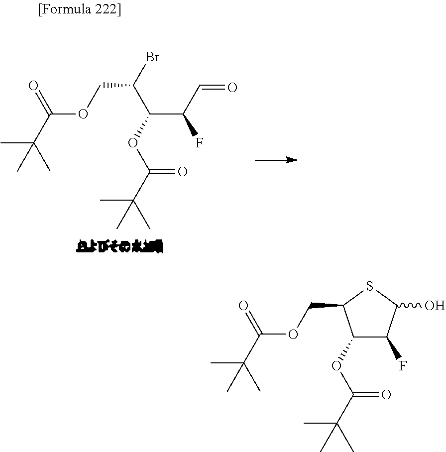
C(OCC(Br)C(OC(C(C)(C)C)=O)C(C=O)F)(C(C)(C)C)=O.C(OCC1C(OC(C(C)(C)C)=O)C(F)C(O)S1)(C(C)(C)C)=O
